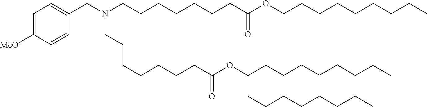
C(C(=O)OC(CCCCCCCC)CCCCCCCC)CCCCCCN(CCCCCCCC(OCCCCCCCCC)=O)CC1=CC=C([MeO])C=C1
